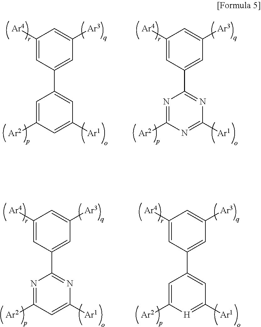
C1([Ar4])=CC(C2=CC([Ar1])=CC([Ar2])=C2)=CC([Ar3])=C1.C1([Ar4])=CC(C2=NC([Ar1])=NC([Ar2])=N2)=CC([Ar3])=C1.C1([Ar4])=CC(C2=NC([Ar1])=CC([Ar2])=N2)=CC([Ar3])=C1.C1([Ar4])=CC(C2=CC([Ar1])=[H]C([Ar2])=C2)=CC([Ar3])=C1
